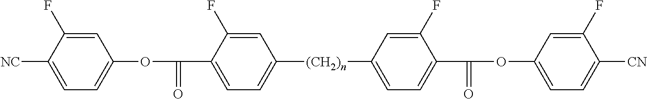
[NC]C1=CC=C(OC(=O)C2=CC=C([(CH2)n]C3=CC=C(C(=O)OC4=CC=C([CN])C(F)=C4)C(F)=C3)C=C2F)C=C1F
